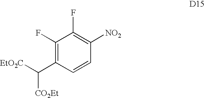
C1(F)=C(C([EtO2C])[CO2Et])C=CC([NO2])=C1F
